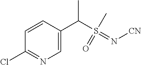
C1=CC(C(S(=N[CN])(C)=O)C)=CN=C1Cl
